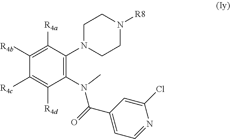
C1(N(C(C2=CC=NC(Cl)=C2)=O)C)=C(N2CCN([R8])CC2)C([R4a])=C([R4b])C([R4c])=C1[R4d]
